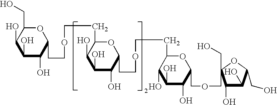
C1(O)C(O)C(CCOCCC2C(O)C(O)C(O)C(CCOCCC3C(O)C(O)C(O)C(COCC4(CO)C(O)C(O)C(CO)O4)O3)O2)OC(CO)C1O
